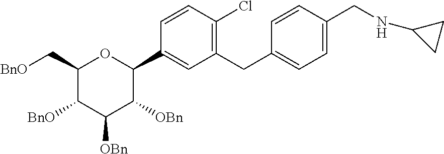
C(C1=CC=C(CC2=C(Cl)C=CC(C3OC(C[BnO])C([BnO])C([OBn])C3[OBn])=C2)C=C1)NC1CC1
